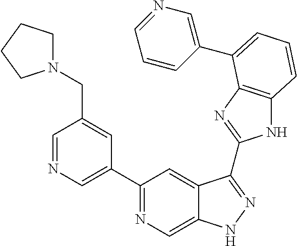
C1=NC=C(C2=NC=C3C(=C2)C(C2=NC4=C(N2)C=CC=C4C2=CN=CC=C2)=NN3)C=C1CN1CCCC1
